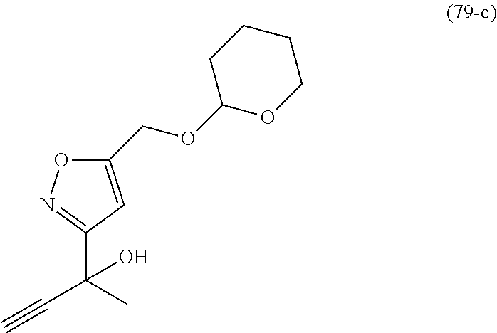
C(C(C)(C1=NOC(COC2OCCCC2)=C1)O)#C
